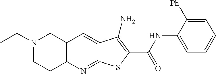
N1(CC)CCC2=C(C1)C=C1C(=N2)SC(C(NC2=CC=CC=C2[Ph])=O)=C1N
